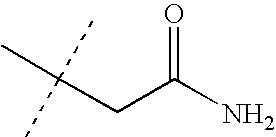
C(CC(N)=O)(C)(C)C
